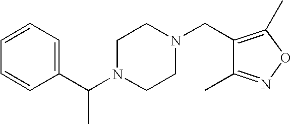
C(N1CCN(CC2=C(C)ON=C2C)CC1)(C1=CC=CC=C1)C
